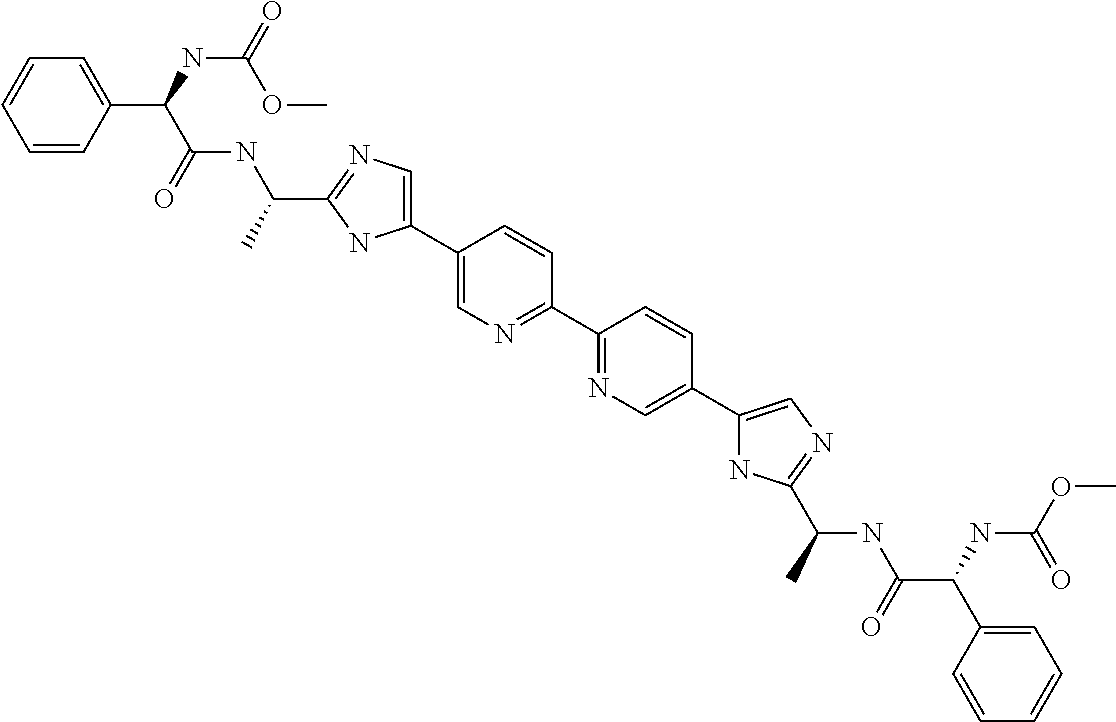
N1C(C2=CN=C(C3=NC=C(C4=CN=C(C(NC(C(C5=CC=CC=C5)NC(=O)OC)=O)C)N4)C=C3)C=C2)=CN=C1C(NC(C(C1=CC=CC=C1)NC(OC)=O)=O)C
